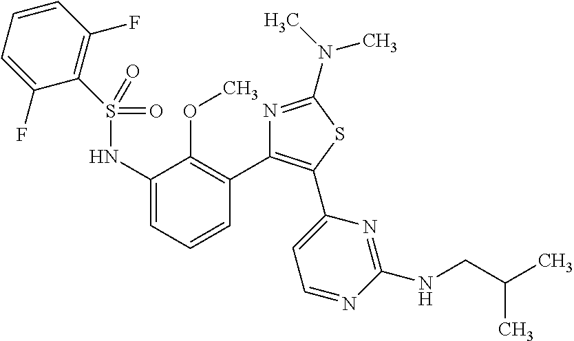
C1(NS(=O)(=O)C2=C(F)C=CC=C2F)=CC=CC(C2=C(C3=CC=NC(NCC(C)C)=N3)SC(N(C)C)=N2)=C1OC
